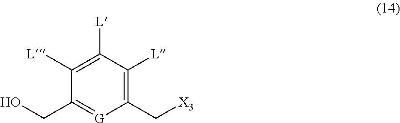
C1(C[X3])=C([L])C([L])=C([L])C(CO)=[G]1
